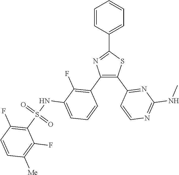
C1=C(C2=NC(C3=C(F)C(NS(C4=C(F)C=CC([Me])=C4F)(=O)=O)=CC=C3)=C(C3=NC(NC)=NC=C3)S2)C=CC=C1
